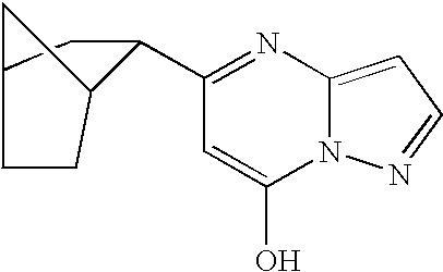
C1CC2C(C3=NC4=CC=NN4C(O)=C3)CC1C2
